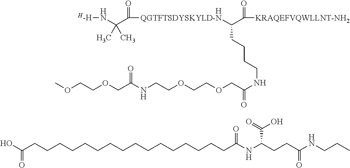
O(CC(NCCOCCOCC(NCCCCC(C(=O)[KRAQEFVQWLLNT-NH2])[QGTFTSDYSKYLD-N]C(=O)C(N[H-H])(C)C)=O)=O)CCOC.[H].OC(CCCCCCCCCCCCCCCCC(NC(CCC(=O)NCCC)C(O)=O)=O)=O
